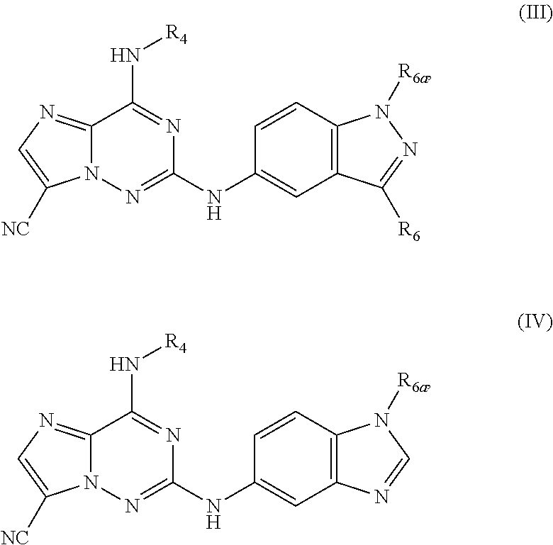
C12=C(C=CC(NC3=NN4C(=NC=C4[NC])C(N[R4])=N3)=C1)N([R6a])N=C2[R6].C12=C(C=CC(NC3=NN4C(=NC=C4[NC])C(N[R4])=N3)=C1)N([R6a])C=N2
